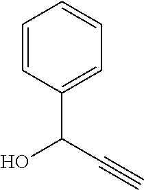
C1=CC(C(C#C)O)=CC=C1
